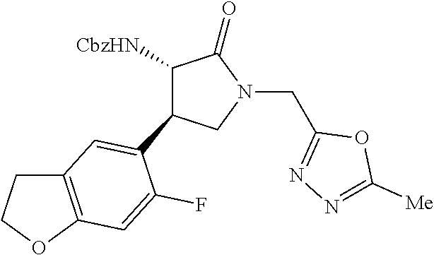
C1([CbzHN])C(=O)N(CC2=NN=C([Me])O2)CC1C1=CC2=C(OCC2)C=C1F
